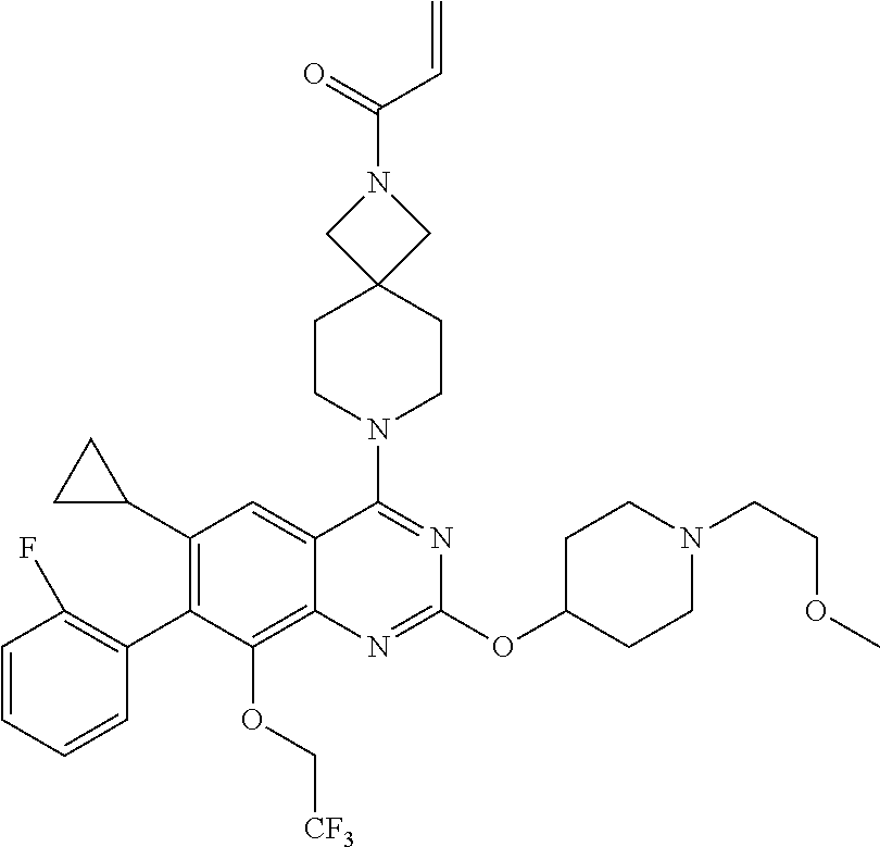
C1=CC=CC(C2=C(C3CC3)C=C3C(=C2OC[CF3])N=C(OC2CCN(CCOC)CC2)N=C3N2CCC3(CC2)CN(C(=O)C=C)C3)=C1F
